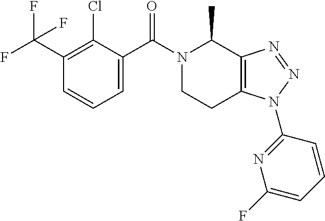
C1=C(C(N2CCC3=C(C2C)N=NN3C2=NC(F)=CC=C2)=O)C(Cl)=C(C(F)(F)F)C=C1
